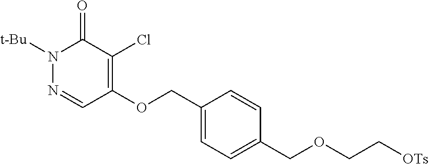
N1([t-Bu])N=CC(OCC2=CC=C(COCC[OTs])C=C2)=C(Cl)C1=O
